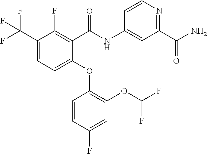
C1=C(C(F)(F)F)C(F)=C(C(=O)NC2=CC(C(N)=O)=NC=C2)C(OC2=C(OC(F)F)C=C(F)C=C2)=C1
